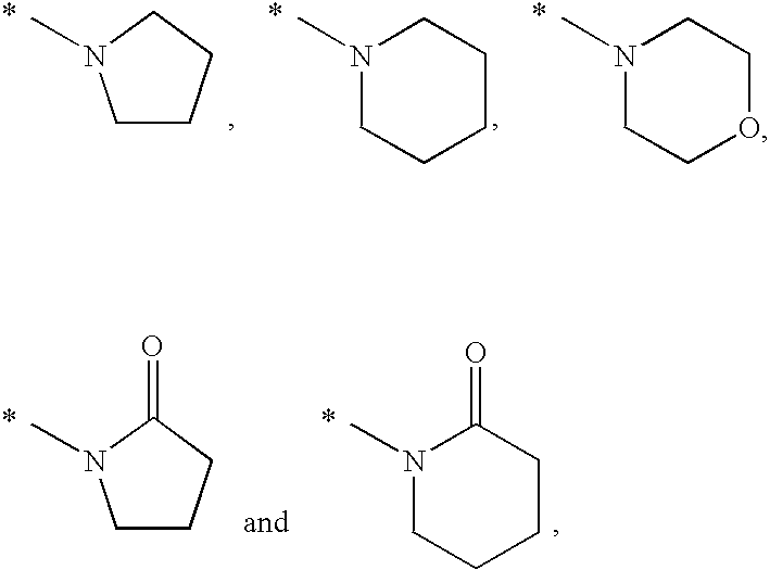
C1CCCN1C.N1(C)CCCCC1.N1(C)CCOCC1.N1(C)CCCCC1=O.C1CCC(=O)N1C
